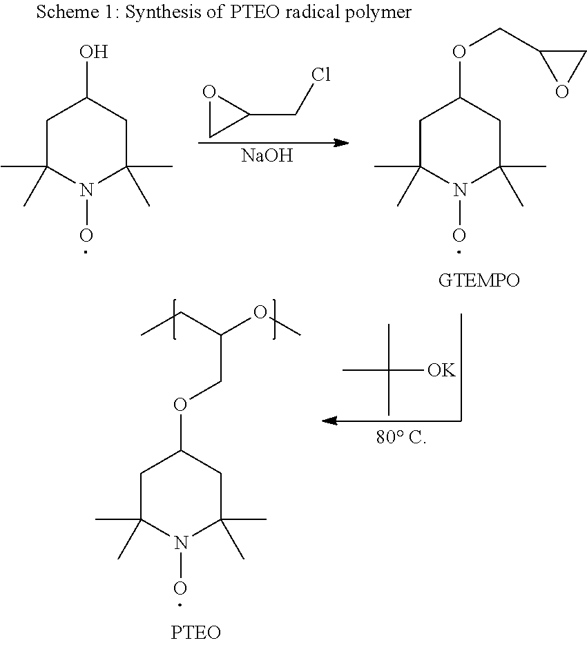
O1CC1CCl.[NaOH].C1C(C)(C)N(O)C(C)(C)CC1OCC1OC1.C1C(C)(C)N(O)C(C)(C)CC1O.CC(C)(C)[OK].C1C(C)(C)N(O)C(C)(C)CC1OCC(OC)CC
